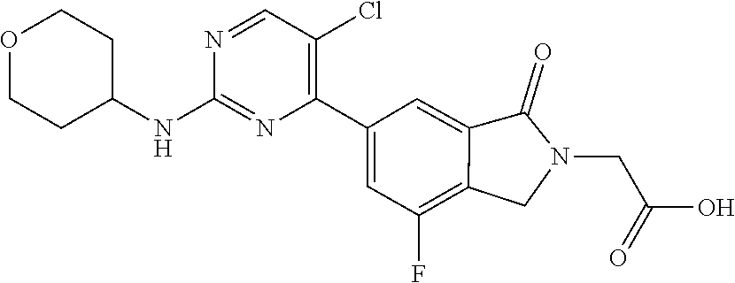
C12=C(F)C=C(C3=C(Cl)C=NC(NC4CCOCC4)=N3)C=C1C(=O)N(CC(O)=O)C2
